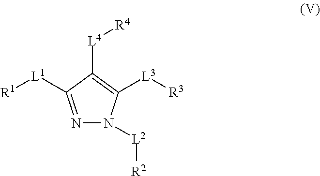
N1=C([L1][R1])C([L4][R4])=C([L3][R3])N1[L2][R2]
